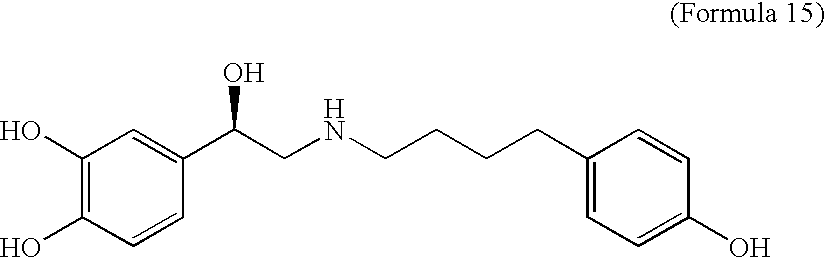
C1(O)=C(O)C=CC(C(CNCCCCC2=CC=C(O)C=C2)O)=C1
